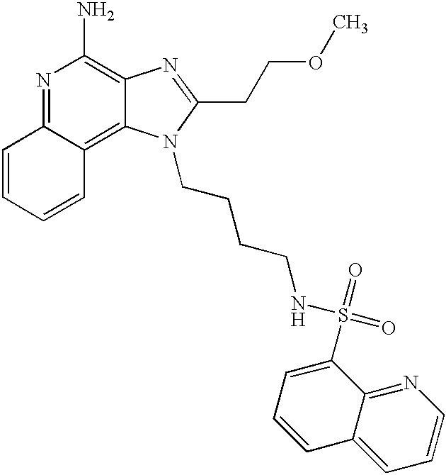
N1=C2C(=C3C(=C1N)N=C(CCOC)N3CCCCNS(=O)(=O)C1=CC=CC3=CC=CN=C13)C=CC=C2
